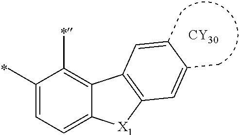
C1(C)=CC=C2C(=C1C)C1=C([X1]2)C=C(C)C(C)=C1.[CY30]
